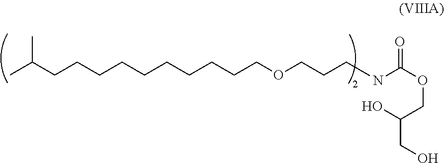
CC(C)CCCCCCCCCCOCCCNC(OCC(CO)O)=O
